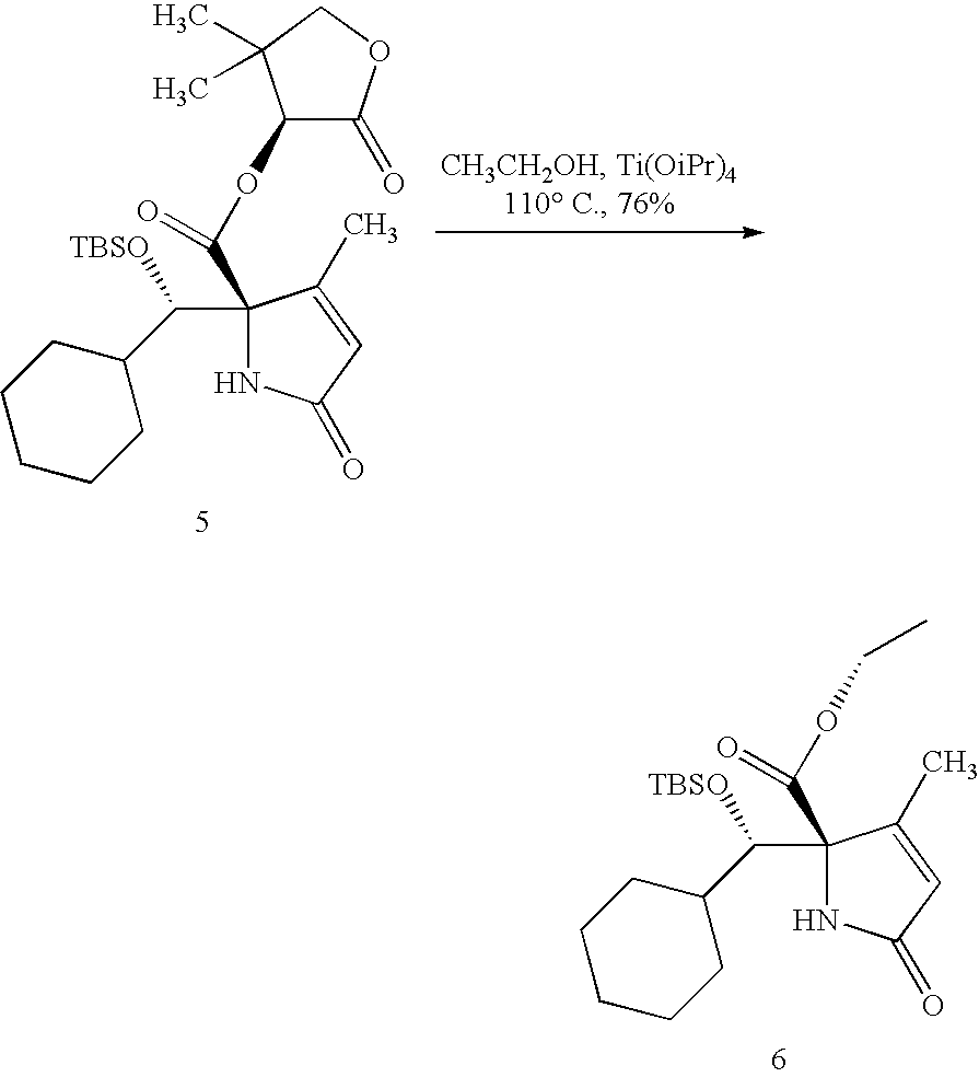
C1(C(C2CCCCC2)[TBSO])(C(OC2C(=O)OCC2(C)C)=O)NC(=O)C=C1C.C1(C(C2CCCCC2)[TBSO])(C(=O)OCC)NC(=O)C=C1C
